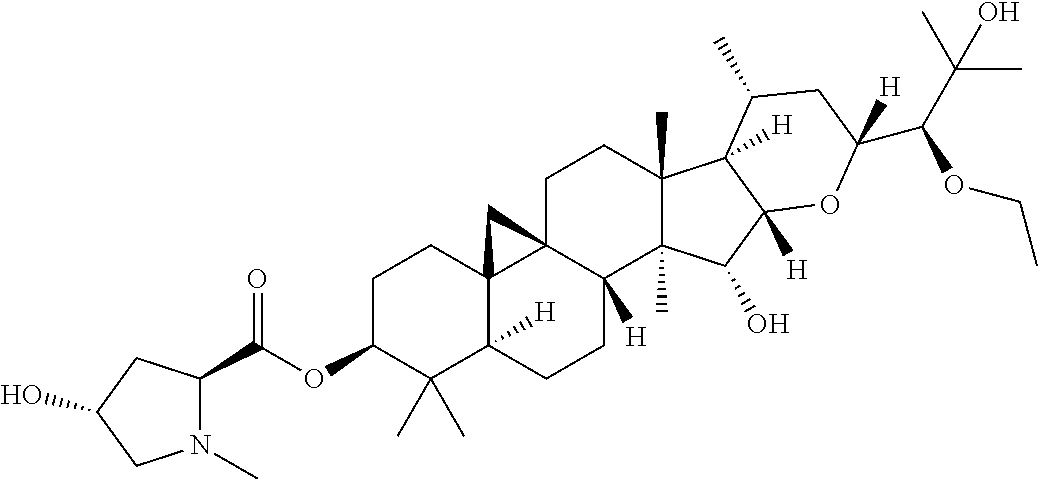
O(C1C(C)(C)C2([H])C3(CC1)C1(C([H])(CC2)C2(C)C(C)(CC1)C1([H])C([H])(C2O)OC(C(C(C)(C)O)OCC)([H])CC1C)C3)C(C1N(C)CC(O)C1)=O
